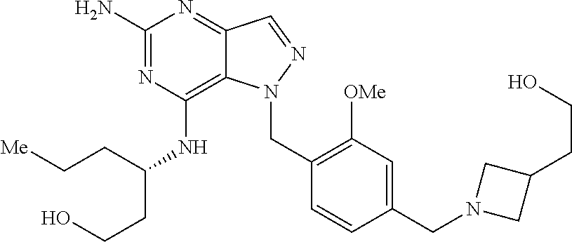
C1(N)=NC(NC(CCO)CC[Me])=C2C(=N1)C=NN2CC1=C([OMe])C=C(CN2CC(CCO)C2)C=C1
